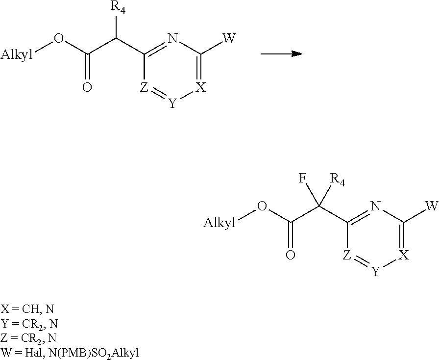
[X]1=C([W])N=C(C(C(O[Alkyl])=O)[R4])[Z]=[Y]1.[X]1=C([W])N=C(C(C(O[Alkyl])=O)([R4])F)[Z]=[Y]1
